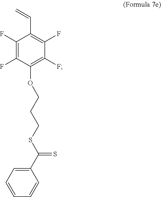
C1(F)=C(F)C(OCCCSC(=S)C2=CC=CC=C2)=C(F)C(F)=C1C=C
